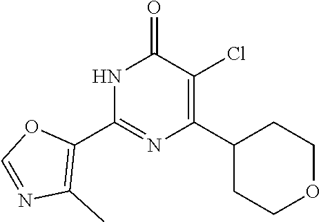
N1C(C2=C(C)N=CO2)=NC(C2CCOCC2)=C(Cl)C1=O
